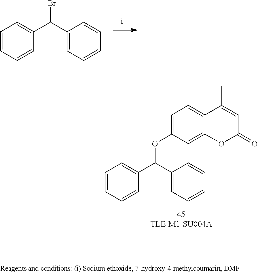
C1=C(OC(C2=CC=CC=C2)C2=CC=CC=C2)C=C2C(=C1)C(C)=CC(=O)O2.BrC(C1=CC=CC=C1)C1=CC=CC=C1
